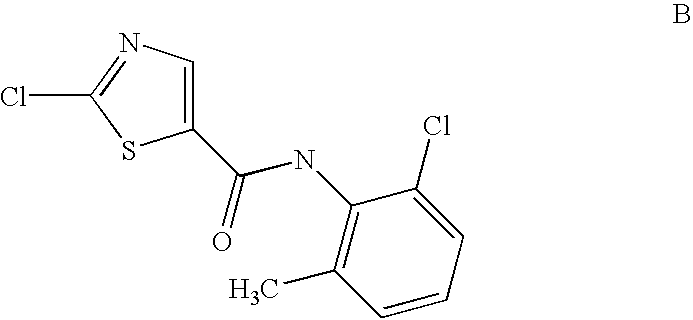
ClC1=NC=C(C(NC2=C(C)C=CC=C2Cl)=O)S1
